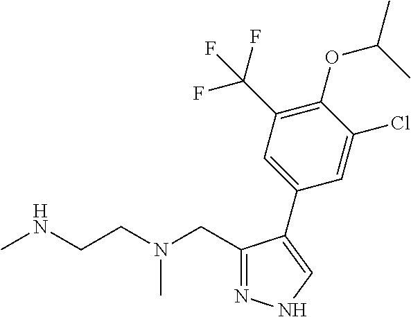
C1(CN(CCNC)C)=NNC=C1C1=CC(C(F)(F)F)=C(OC(C)C)C(Cl)=C1
